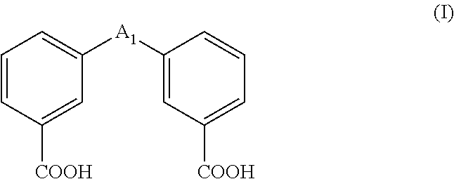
C1=CC([COOH])=CC([A1]C2=CC([COOH])=CC=C2)=C1
